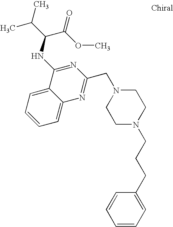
C1=C2C(=CC=C1)C(NC(C(C)C)C(OC)=O)=NC(CN1CCN(CCCC3=CC=CC=C3)CC1)=N2
